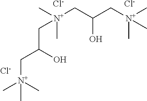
C([N+](C)(C)C)C(O)C[N+](C)(C)CC(O)C[N+](C)(C)C.[Cl-].[Cl-].[Cl-]
